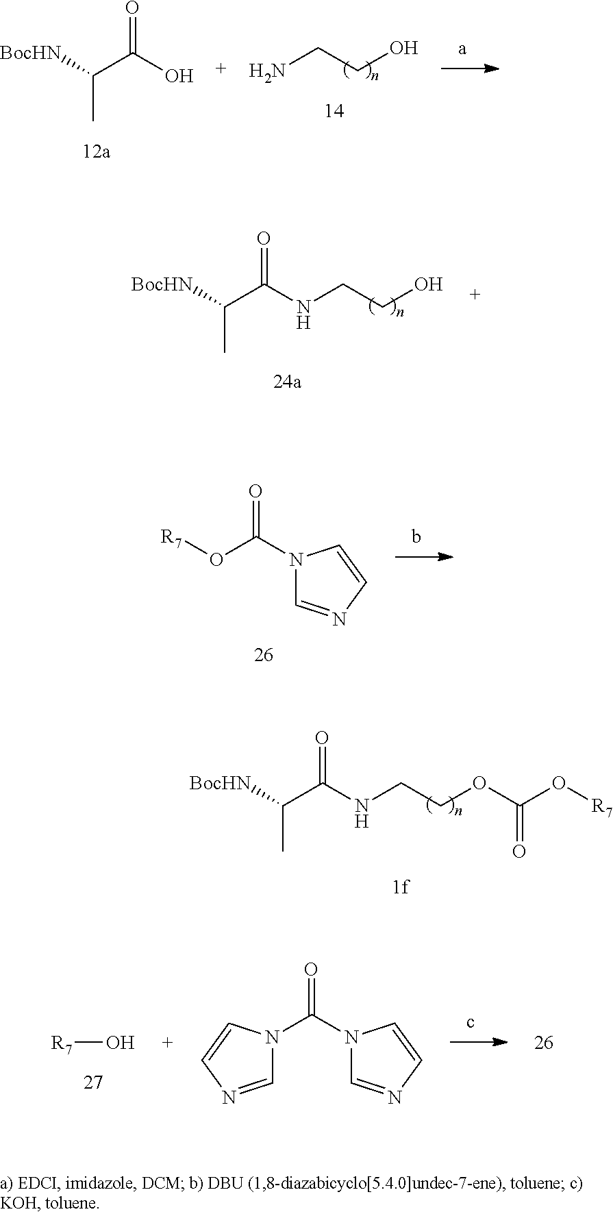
N(CCOC(O[R7])=O)C(C([BocHN])C)=O.[BocHN]C(C(O)=O)C.NCCO.N(CCO)C(C([BocHN])C)=O.N1(C(O[R7])=O)C=NC=C1.[R7]O.N1(C(=O)N2C=NC=C2)C=NC=C1
